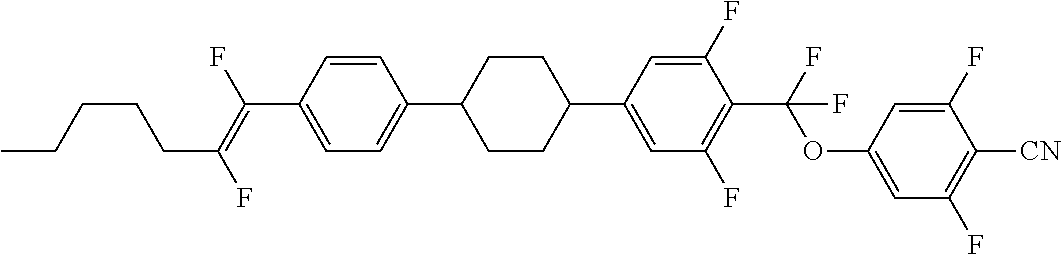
C1=CC(C2CCC(C3=CC(F)=C(C(OC4=CC(F)=C([CN])C(F)=C4)(F)F)C(F)=C3)CC2)=CC=C1C(F)=C(F)CCCCC
